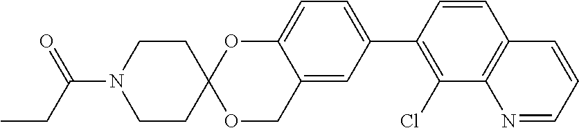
N1=CC=CC2=C1C(Cl)=C(C1=CC=C3C(=C1)COC1(O3)CCN(C(CC)=O)CC1)C=C2
